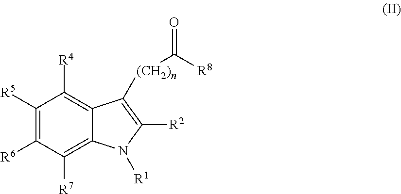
C1([R5])=C([R6])C([R7])=C2C(=C1[R4])C([(CH2)n]C([R8])=O)=C([R2])N2[R1]
